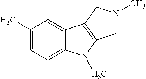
C1(C)=CC=C2C(=C1)C1=C(N2C)CN(C)C1
